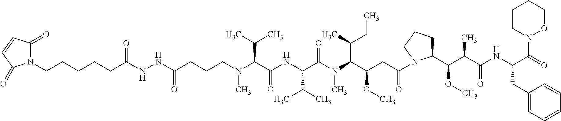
N(NC(CCCN(C(C(NC(C(N(C(C(CC(=O)N1C(C(C(C(NC(CC2=CC=CC=C2)C(N2CCCCO2)=O)=O)C)OC)CCC1)OC)C(C)CC)C)=O)C(C)C)=O)C(C)C)C)=O)C(=O)CCCCCN1C(=O)C=CC1=O
